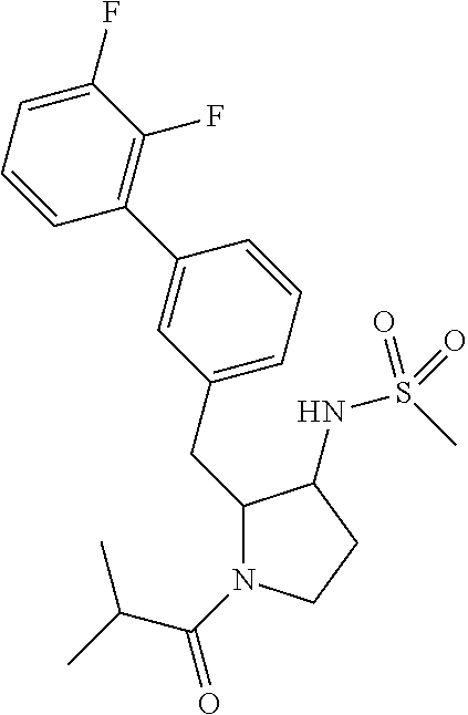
C(C1N(C(C(C)C)=O)CCC1NS(C)(=O)=O)C1=CC=CC(C2=C(F)C(F)=CC=C2)=C1
